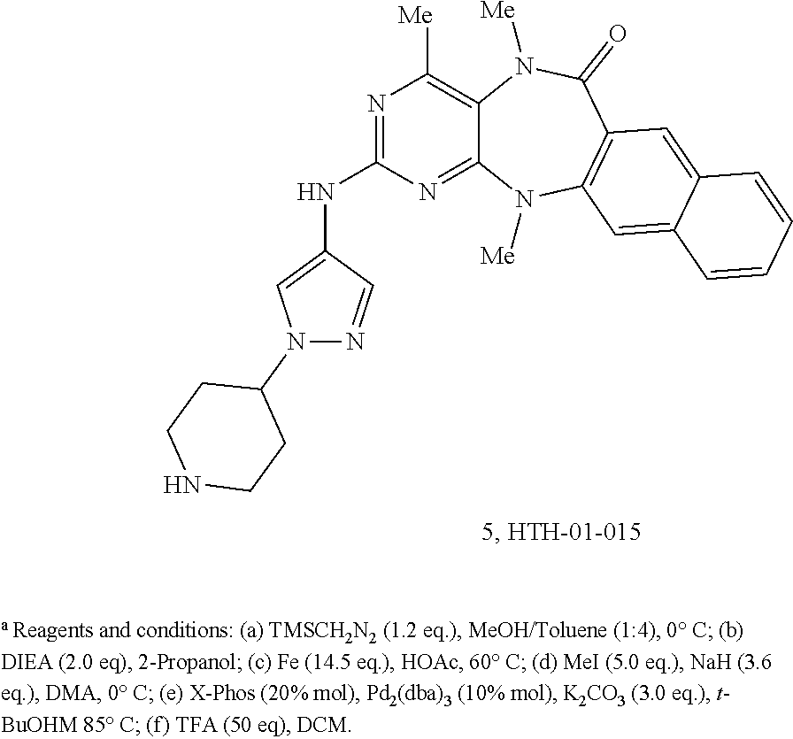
N1=C(NC2=CN(C3CCNCC3)N=C2)N=C2C(=C1[Me])N([Me])C(=O)C1=C(N2[Me])C=C2C(=C1)C=CC=C2
